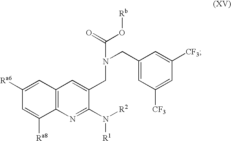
C12=C(N=C(N([R2])[R1])C(CN(CC3=CC([CF3])=CC([CF3])=C3)C(=O)O[Rb])=C1)C([Ra8])=CC([Ra6])=C2
